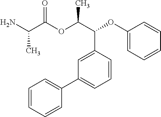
CC(C(=O)OC(C(C1=CC(C2=CC=CC=C2)=CC=C1)OC1=CC=CC=C1)C)N
